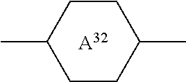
C1(C)CCC(C)CC1.[A32]
